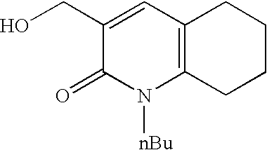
C1(CO)=CC2=C(N([nBu])C1=O)CCCC2
